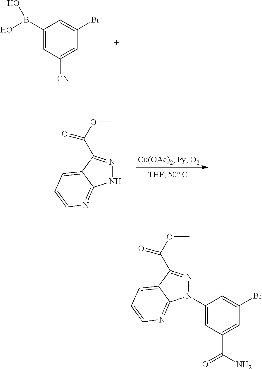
C1(B(O)O)=CC([CN])=CC(Br)=C1.C12=NC=CC=C1C(C(OC)=O)=NN2.C12=NC=CC=C1C(C(OC)=O)=NN2C1=CC(C(=O)N)=CC(Br)=C1
